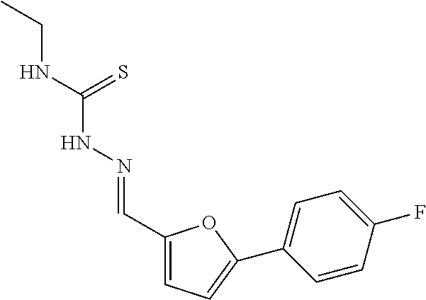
C1(C=NNC(NCC)=S)=CC=C(C2=CC=C(F)C=C2)O1
